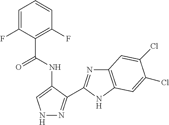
C1=CC(F)=C(C(NC2=CNN=C2C2=NC3=C(N2)C=C(Cl)C(Cl)=C3)=O)C(F)=C1
